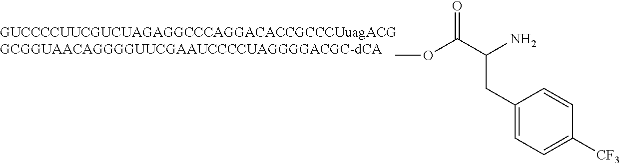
COC(C(N)CC1=CC=C([CF3])C=C1)=O
